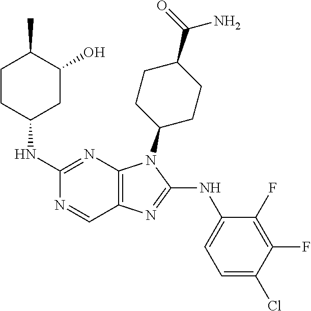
C1(NC2CC(O)C(C)CC2)=NC2=C(C=N1)N=C(NC1=CC=C(Cl)C(F)=C1F)N2C1CCC(C(=O)N)CC1
